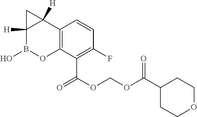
C12=C(C(C(OCOC(C3CCOCC3)=O)=O)=C(F)C=C1)OB(O)C1([H])C2([H])C1
